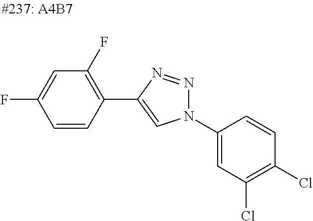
C1=CC(C2=CN(C3=CC(Cl)=C(Cl)C=C3)N=N2)=C(F)C=C1F
